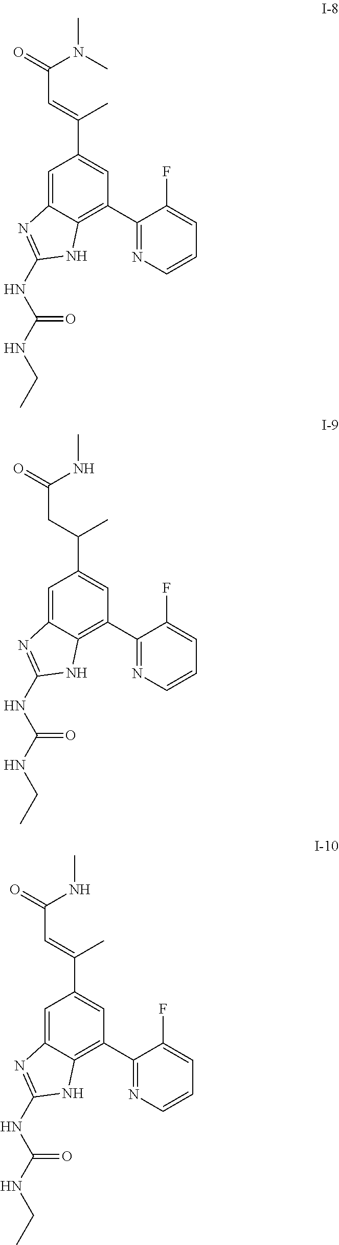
C1=C2C(=C(C3=NC=CC=C3F)C=C1C(=CC(=O)N(C)C)C)NC(NC(NCC)=O)=N2.C1=C2C(=C(C3=NC=CC=C3F)C=C1C(CC(=O)NC)C)NC(NC(NCC)=O)=N2.C1=C2C(=C(C3=NC=CC=C3F)C=C1C(=CC(=O)NC)C)NC(NC(NCC)=O)=N2
